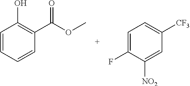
C1=CC=CC(C(=O)OC)=C1O.C1=C(F)C([NO2])=CC([CF3])=C1
